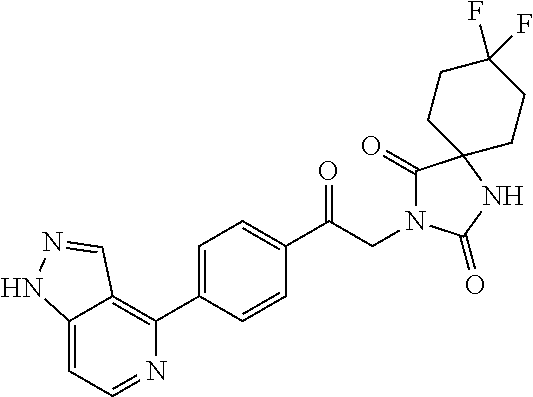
C1(C(CN2C(=O)C3(NC2=O)CCC(F)(F)CC3)=O)=CC=C(C2=C3C(=CC=N2)NN=C3)C=C1
